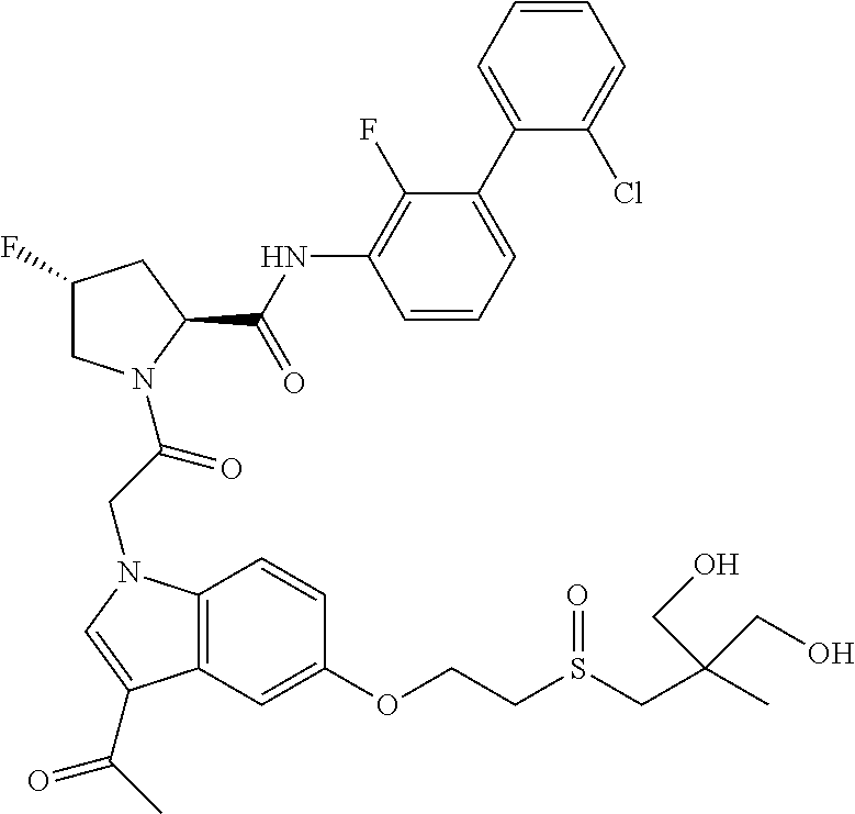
C1(F)CN(C(CN2C3=C(C=C(OCCS(CC(C)(CO)CO)=O)C=C3)C(C(C)=O)=C2)=O)C(C(NC2=C(F)C(C3=CC=CC=C3Cl)=CC=C2)=O)C1
